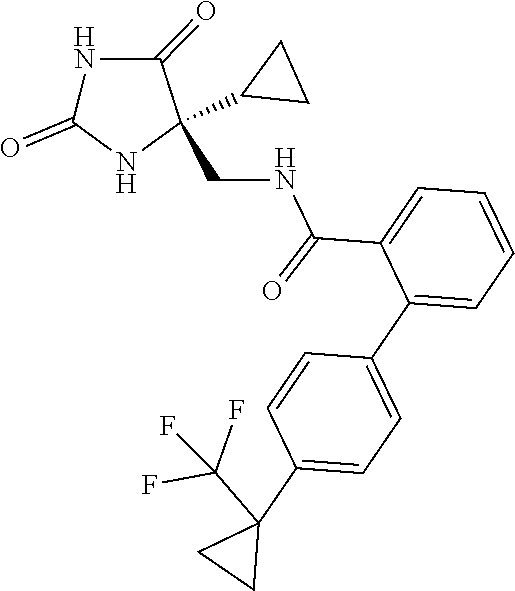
C1(=O)NC(CNC(C2=CC=CC=C2C2=CC=C(C3(C(F)(F)F)CC3)C=C2)=O)(C2CC2)C(=O)N1
